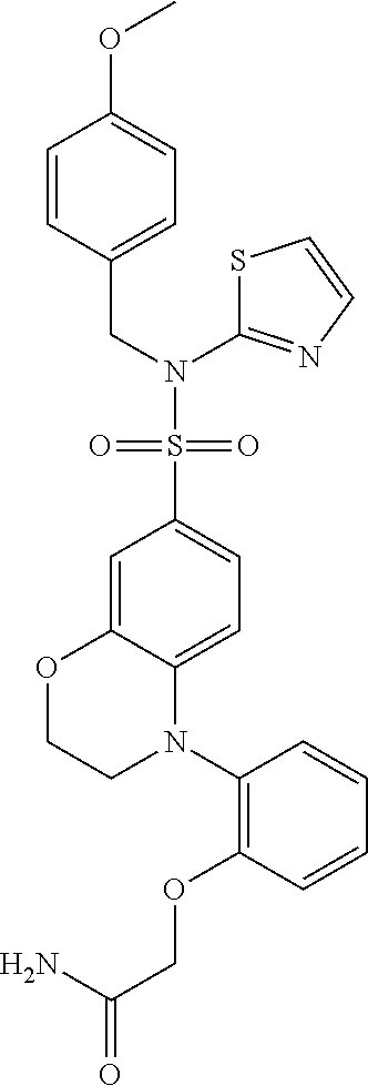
C1=CC(CN(C2=NC=CS2)S(C2=CC=C3C(=C2)OCCN3C2=C(OCC(=O)N)C=CC=C2)(=O)=O)=CC=C1OC
